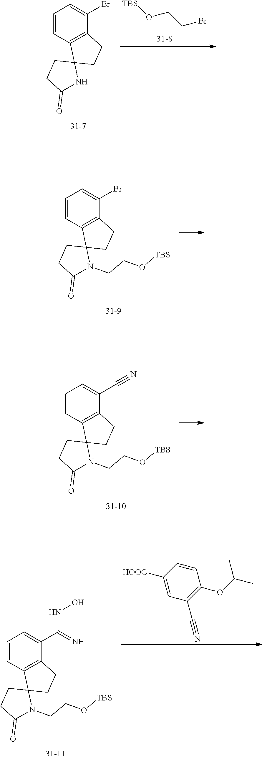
C1=CC2=C(C(Br)=C1)CCC21CCC(=O)N1.[TBS]OCCBr.C1=CC2=C(C(Br)=C1)CCC21CCC(=O)N1CCO[TBS].C1=CC2=C(C(C#N)=C1)CCC21CCC(=O)N1CCO[TBS].C1=CC2=C(C(C(=N)NO)=C1)CCC21CCC(=O)N1CCO[TBS].C1=CC([HOOC])=CC(C#N)=C1OC(C)C
